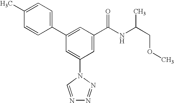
C1(C2=CC(C(NC(COC)C)=O)=CC(N3C=NN=N3)=C2)=CC=C(C)C=C1
